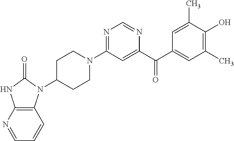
C1C(N2C3=C(NC2=O)N=CC=C3)CCN(C2=NC=NC(C(C3=CC(C)=C(O)C(C)=C3)=O)=C2)C1
